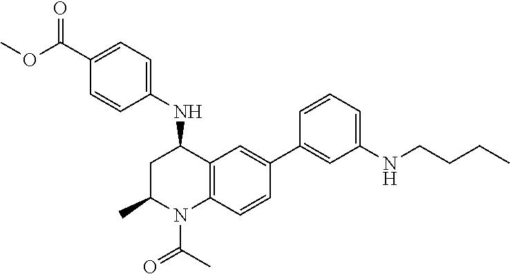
N(C1CC(C)N(C(C)=O)C2=C1C=C(C1=CC(NCCCC)=CC=C1)C=C2)C1=CC=C(C(OC)=O)C=C1
